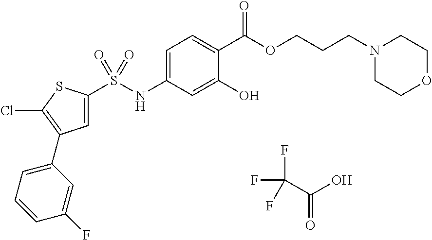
C1=C(S(NC2=CC=C(C(=O)OCCCN3CCOCC3)C(O)=C2)(=O)=O)SC(Cl)=C1C1=CC=CC(F)=C1.FC(C(O)=O)(F)F
